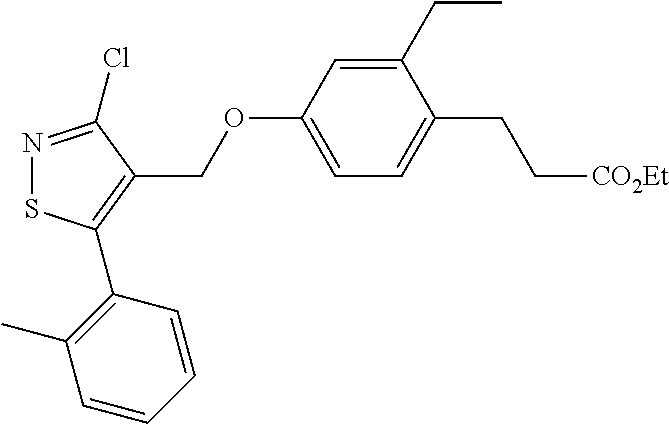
S1N=C(Cl)C(COC2=CC=C(CC[CO2Et])C(CC)=C2)=C1C1=C(C)C=CC=C1
